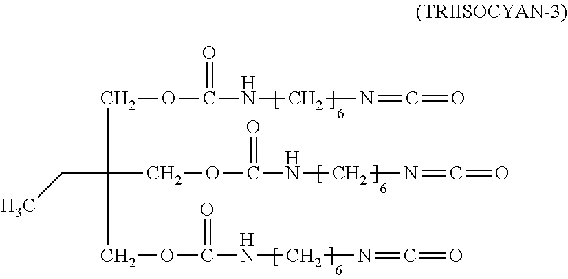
C(OC(NCN=C=O)=O)C(COC(NCN=C=O)=O)(COC(NCN=C=O)=O)CC
